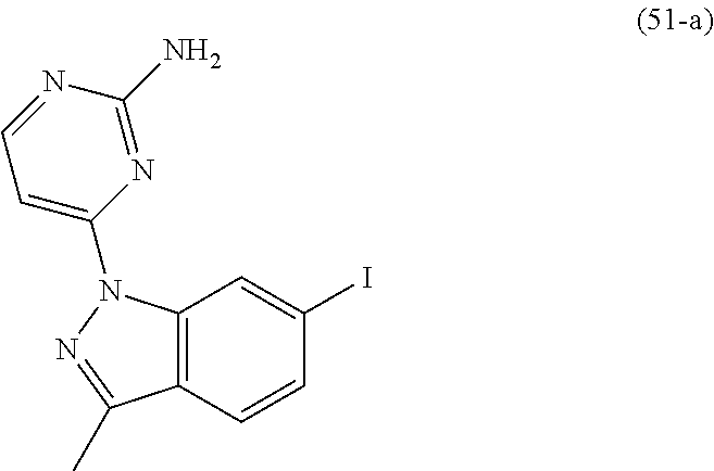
C12=C(C=CC(I)=C1)C(C)=NN2C1=CC=NC(N)=N1
